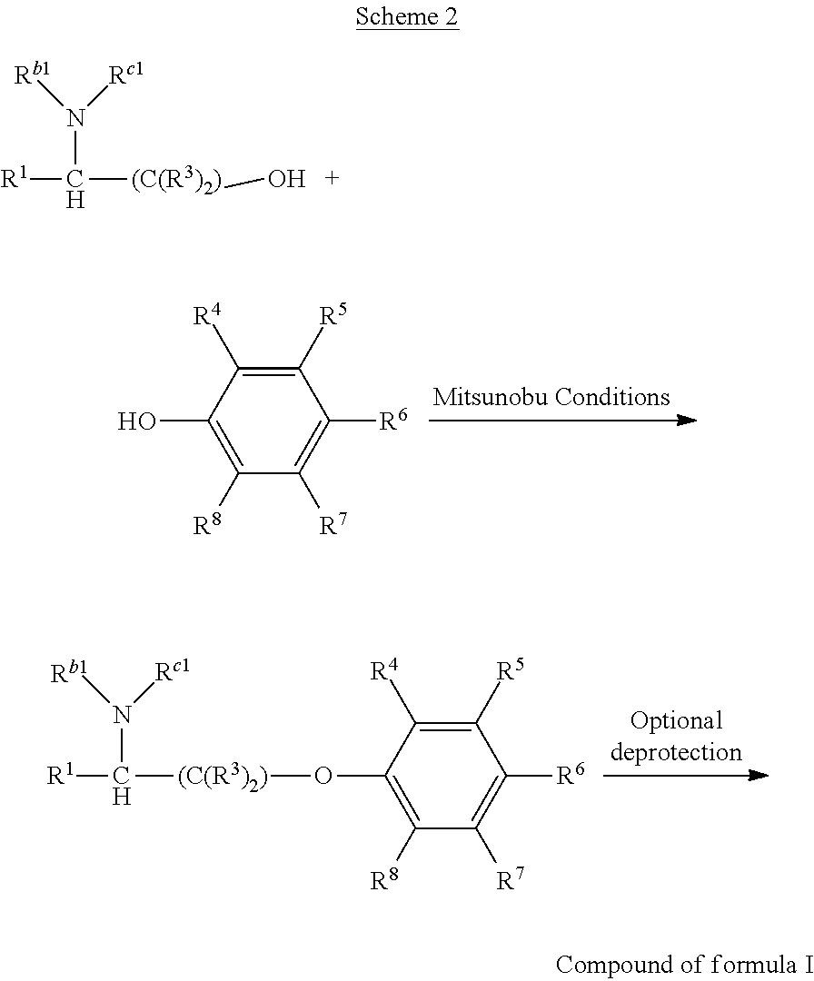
C1([R5])=C([R4])C(O)=C([R8])C([R7])=C1[R6].[R1]C([(C(R3)2)]OC1=C([R8])C([R7])=C([R6])C([R5])=C1[R4])N([Rb1])[Rc1].[R1]C([(C(R3)2)]O)N([Rb1])[Rc1]
